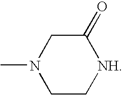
C1C[NH]C(=O)CN1C
